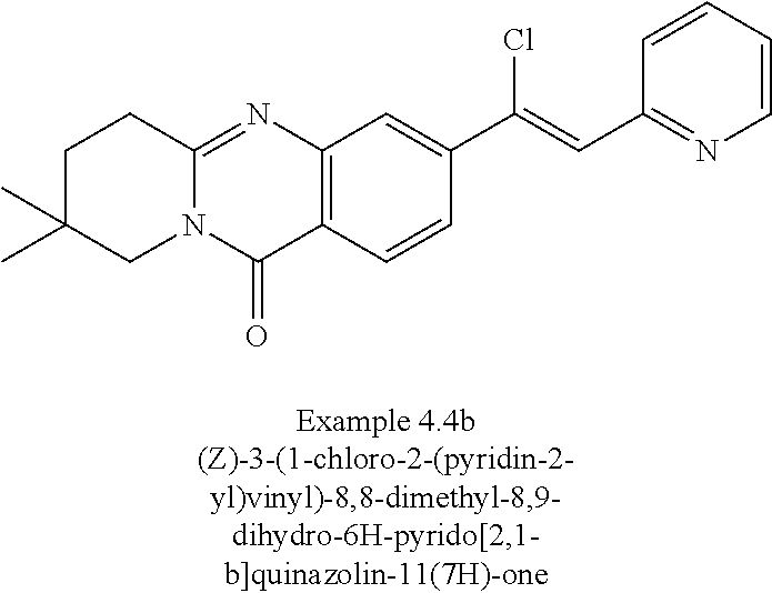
N12C(=NC3=C(C1=O)C=CC(C(=CC1=NC=CC=C1)Cl)=C3)CCC(C)(C)C2
